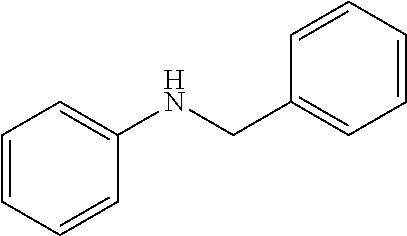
C1=CC=CC(NCC2=CC=CC=C2)=C1
